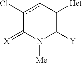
c1(Cl)cC([Het])=C([Y])N([Me])C1=[X]
